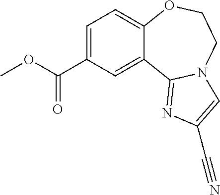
C1=C(C(OC)=O)C=C2C(=C1)OCCN1C2=NC(C#N)=C1
